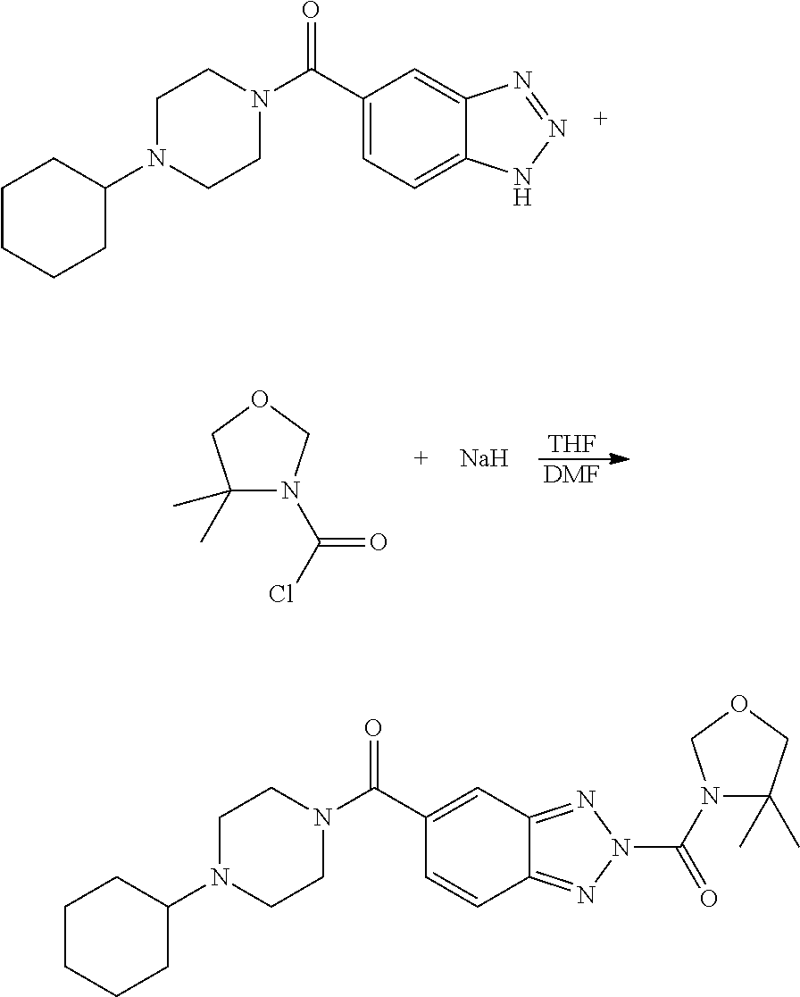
[THF].[DMF].C1(C)(C)N(C(Cl)=O)COC1.[Na].C1(C(N2CCN(C3CCCCC3)CC2)=O)=CC=C2C(=C1)N=NN2.C1(C(N2CCN(C3CCCCC3)CC2)=O)=CC2=NN(C(=O)N3C(C)(C)COC3)N=C2C=C1
